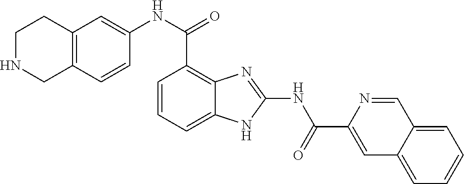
C1(NC(C2=C3C(=CC=C2)NC(NC(C2=CC4=CC=CC=C4C=N2)=O)=N3)=O)=CC2=C(C=C1)CNCC2
